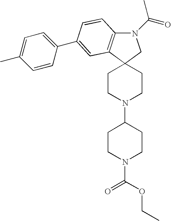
C12=C(C3(CN1C(=O)C)CCN(C1CCN(C(=O)OCC)CC1)CC3)C=C(C1=CC=C(C)C=C1)C=C2
